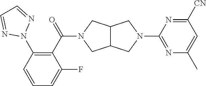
C12C(CN(C3=NC(C)=CC([CN])=N3)C1)CN(C(C1=C(N3N=CC=N3)C=CC=C1F)=O)C2
